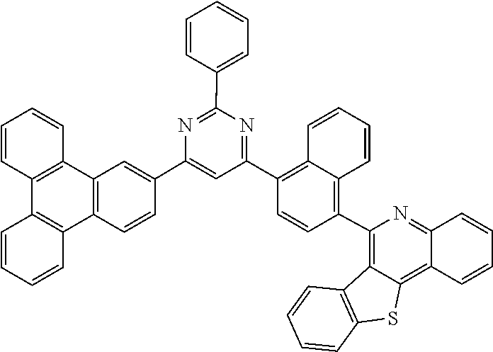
C1=CC2=C(C=C1)C1=C(C3=C2C=C(C2=CC(C4=C5C=CC=CC5=C(C5=C6C(=C7C(=N5)C=CC=C7)SC5=C6C=CC=C5)C=C4)=NC(C4=CC=CC=C4)=N2)C=C3)C=CC=C1
